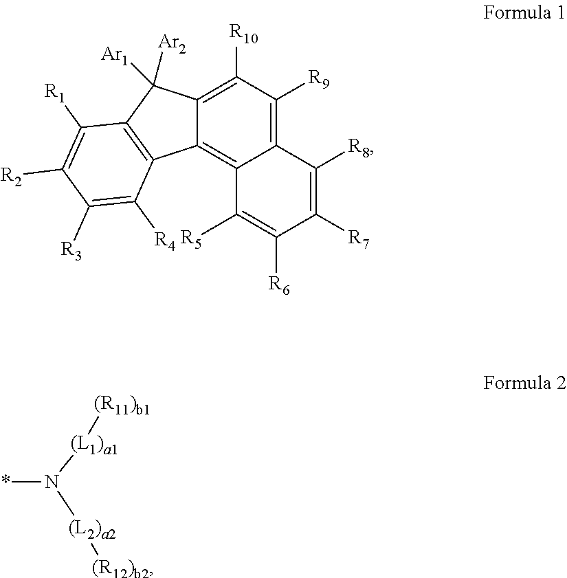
C12=C([R9])C([R10])=C3C(=C1C([R5])=C([R6])C([R7])=C2[R8])C1=C(C3([Ar2])[Ar1])C([R1])=C([R2])C([R3])=C1[R4].*N([(L1)a1][(R11)b1])[(L2)a2][(R12)b2]
